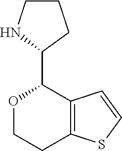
O1CCC2=C(C=CS2)C1C1CCCN1
